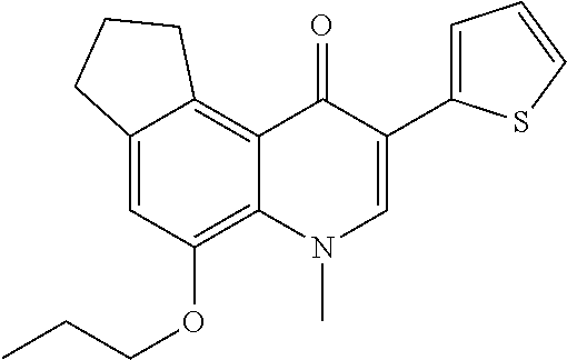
C12=C3C(=CC(OCCC)=C1N(C)C=C(C1=CC=CS1)C2=O)CCC3
